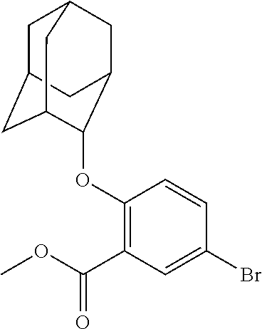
O(C1=C(C(OC)=O)C=C(Br)C=C1)C1C2CC3CC(CC1C3)C2
